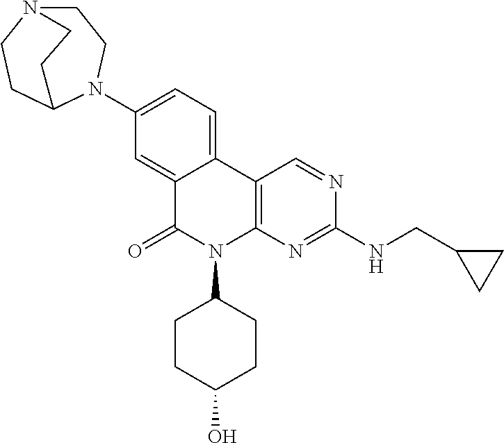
C1(N2C3CCN(CC2)CC3)=CC=C2C(=C1)C(=O)N(C1CCC(O)CC1)C1=C2C=NC(NCC2CC2)=N1
